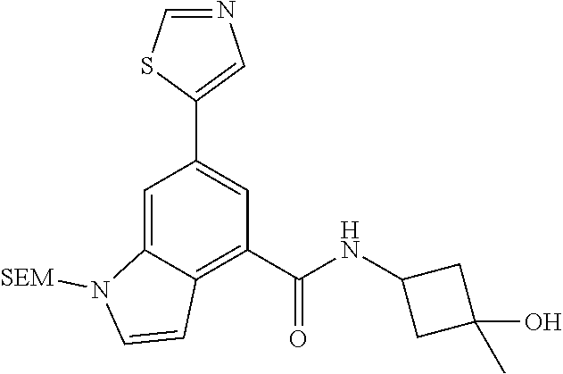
N1=CSC(C2=CC(C(NC3CC(C)(O)C3)=O)=C3C(=C2)N([SEM])C=C3)=C1
